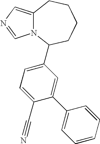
N12C(=CN=C1)CCCCC2C1=CC=C(C#N)C(C2=CC=CC=C2)=C1
